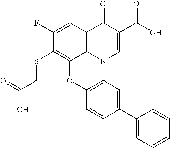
C1(F)=CC2=C3C(=C1SCC(O)=O)OC1=C(N3C=C(C(O)=O)C2=O)C=C(C2=CC=CC=C2)C=C1
